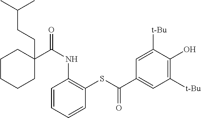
C1C(C(NC2=C(SC(C3=CC([t-Bu])=C(O)C([t-Bu])=C3)=O)C=CC=C2)=O)(CCC(C)C)CCCC1
